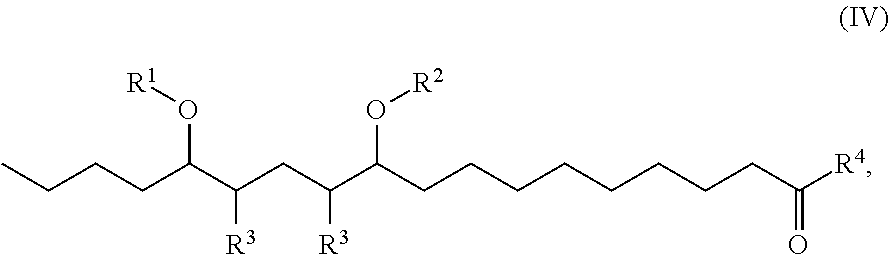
CCCCC(C(CC(C(CCCCCCCCC(=O)[R4])O[R2])[R3])[R3])O[R1]
